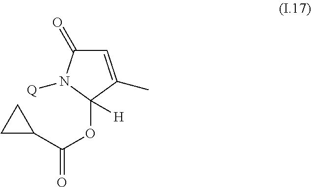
C1=C(C)C(OC(=O)C2CC2)([H])N([Q])C1=O
